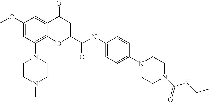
C1(OC)=CC(N2CCN(C)CC2)=C2C(=C1)C(=O)C=C(C(=O)NC1=CC=C(N3CCN(C(NCC)=O)CC3)C=C1)O2
